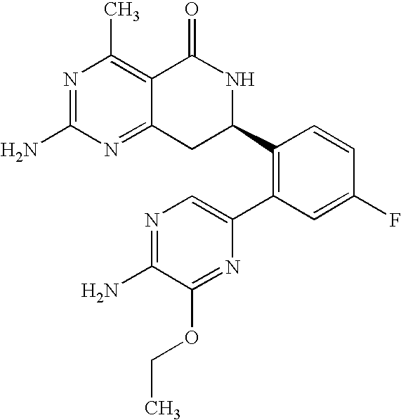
C12=NC(N)=NC(C)=C1C(=O)NC(C1=C(C3=CN=C(N)C(OCC)=N3)C=C(F)C=C1)C2
